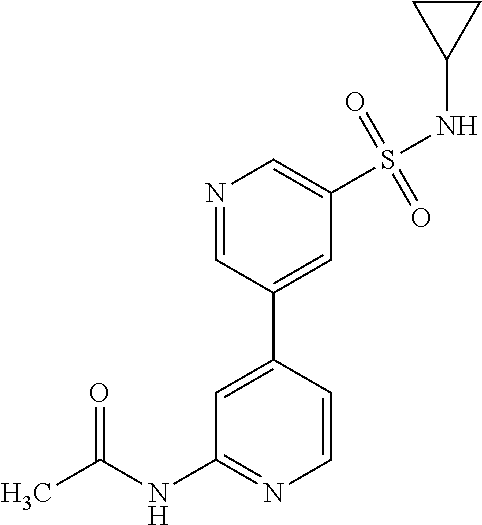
C1=CC(C2=CC(S(NC3CC3)(=O)=O)=CN=C2)=CC(NC(C)=O)=N1
